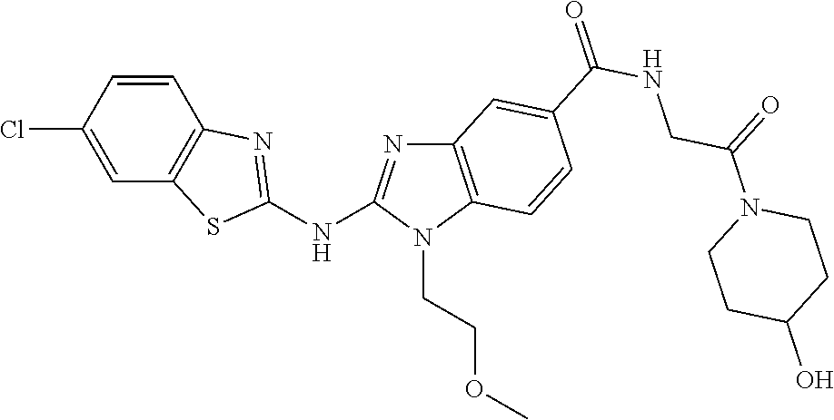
ClC1=CC2=C(C=C1)N=C(NC1=NC3=C(N1CCOC)C=CC(C(NCC(N1CCC(O)CC1)=O)=O)=C3)S2
